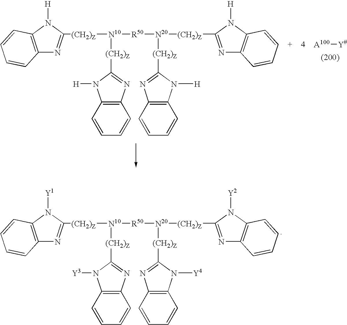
[A100][Y#].C12=C(N([H])C([(CH2)Z][N10]([(CH2)Z]C3=NC4=C(N3[H])C=CC=C4)[R50][N20]([(CH2)Z]C3=NC4=C(N3[H])C=CC=C4)[(CH2)Z]C3=NC4=C(N3[H])C=CC=C4)=N1)C=CC=C2.C12=C(N([Y1])C([(CH2)Z][N10]([(CH2)Z]C3=NC4=C(N3[Y3])C=CC=C4)[R50][N20]([(CH2)Z]C3=NC4=C(N3[Y2])C=CC=C4)[(CH2)Z]C3=NC4=C(N3[Y4])C=CC=C4)=N1)C=CC=C2
